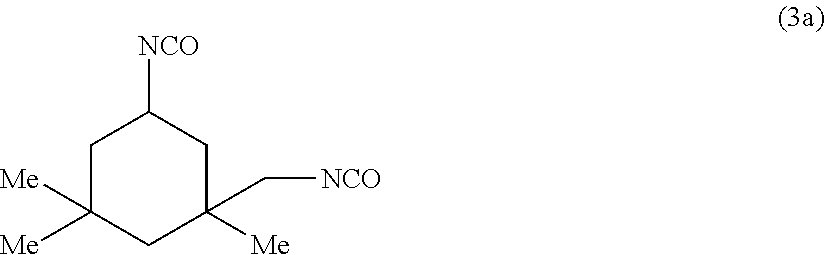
C1C([Me])([Me])CC(C[NCO])([Me])CC1[NCO]
